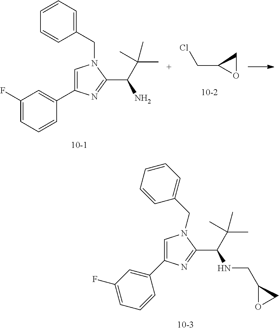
C1=C(C2=CC(F)=CC=C2)N=C(C(NCC2OC2)C(C)(C)C)N1CC1=CC=CC=C1.C1(F)=CC=CC(C2=CN(CC3=CC=CC=C3)C(C(N)C(C)(C)C)=N2)=C1.O1CC1CCl
